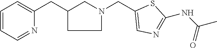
C1=CC=NC(CC2CCN(CC3=CN=C(NC(C)=O)S3)C2)=C1
